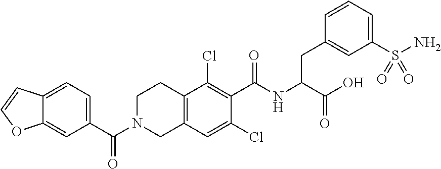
C12=CC=C(C(N3CCC4=C(C3)C=C(Cl)C(C(NC(CC3=CC(S(N)(=O)=O)=CC=C3)C(O)=O)=O)=C4Cl)=O)C=C1OC=C2
